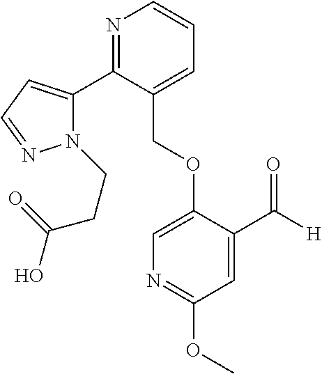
C(OC1=CN=C(OC)C=C1C([H])=O)C1=CC=CN=C1C1=CC=NN1CCC(O)=O
